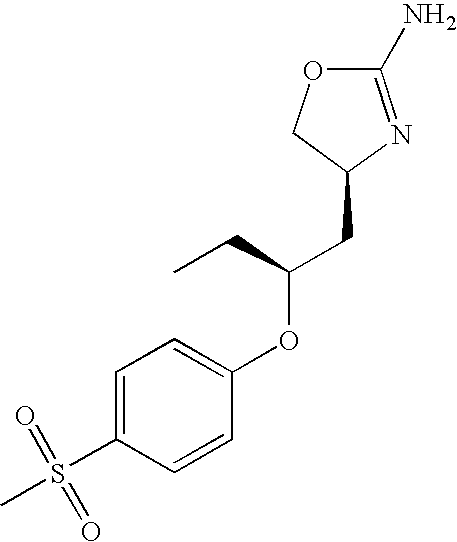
O1C(N)=NC(CC(OC2=CC=C(S(C)(=O)=O)C=C2)CC)C1
